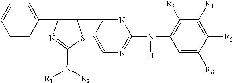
C1=CC=CC(C2=C(C3=NC(N(C4=C([R3])C([R4])=C([R5])C([R6])=C4)[H])=NC=C3)SC(N([R2])[R1])=N2)=C1
